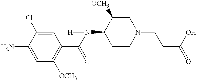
C1=C(Cl)C(N)=CC([OCH3])=C1C(=O)N(C1CCN(CCC(=O)O)CC1[OCH3])[H]
